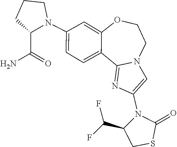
N1(C2=CN3C(=N2)C2=CC=C(N4CCCC4C(N)=O)C=C2OCC3)C(C(F)F)CSC1=O
